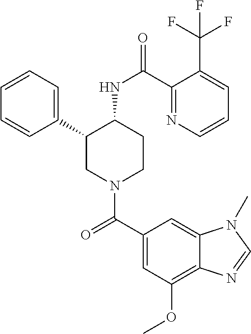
C1=CC=C(C2CN(C(C3=CC(OC)=C4C(=C3)N(C)C=N4)=O)CCC2NC(=O)C2=NC=CC=C2C(F)(F)F)C=C1
